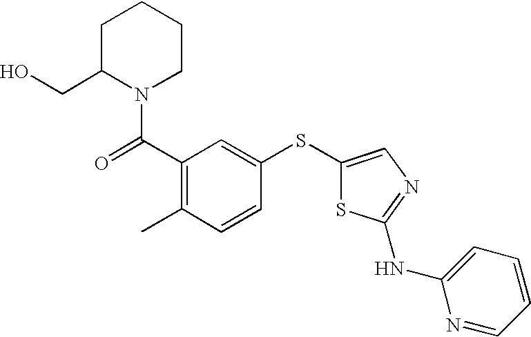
C1C(CO)N(C(C2=C(C)C=CC(SC3=CN=C(NC4=CC=CC=N4)S3)=C2)=O)CCC1
